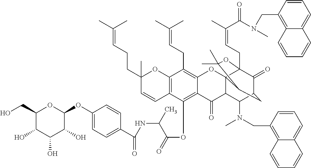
C1(O)C(CO)OC(OC2=CC=C(C(=O)NC(C(=O)OC3=C4C(=C(CC=C(C)C)C5=C3C=CC(C)(CCC=C(C)C)O5)OC35C(C4=O)C(N(CC4=C6C(=CC=C4)C=CC=C6)C)C4C(=O)C3(CC=C(C)C(=O)N(CC3=C6C(=CC=C3)C=CC=C6)C)OC(C)(C)C5C4)C)C=C2)C(O)C1O
